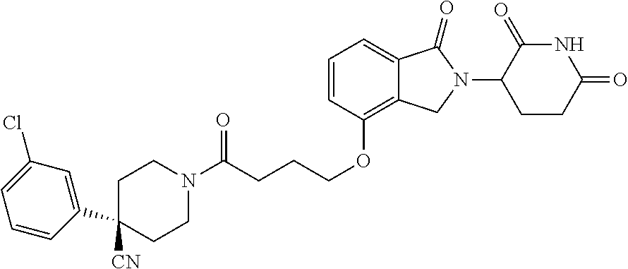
C1=CC(OCCCC(N2CCC(C3=CC(Cl)=CC=C3)([CN])CC2)=O)=C2C(=C1)C(=O)N(C1CCC(=O)NC1=O)C2
